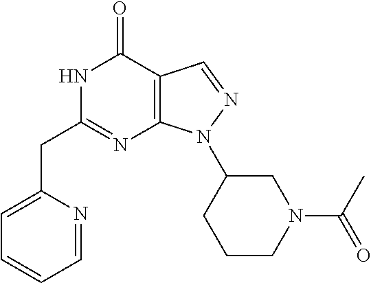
N1C(CC2=CC=CC=N2)=NC2=C(C1=O)C=NN2C1CCCN(C(C)=O)C1
